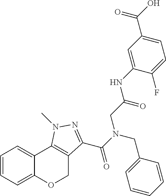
C1=CC=C2C(=C1)C1=C(CO2)C(C(N(CC2=CC=CC=C2)CC(=O)NC2=CC(C(O)=O)=CC=C2F)=O)=NN1C
